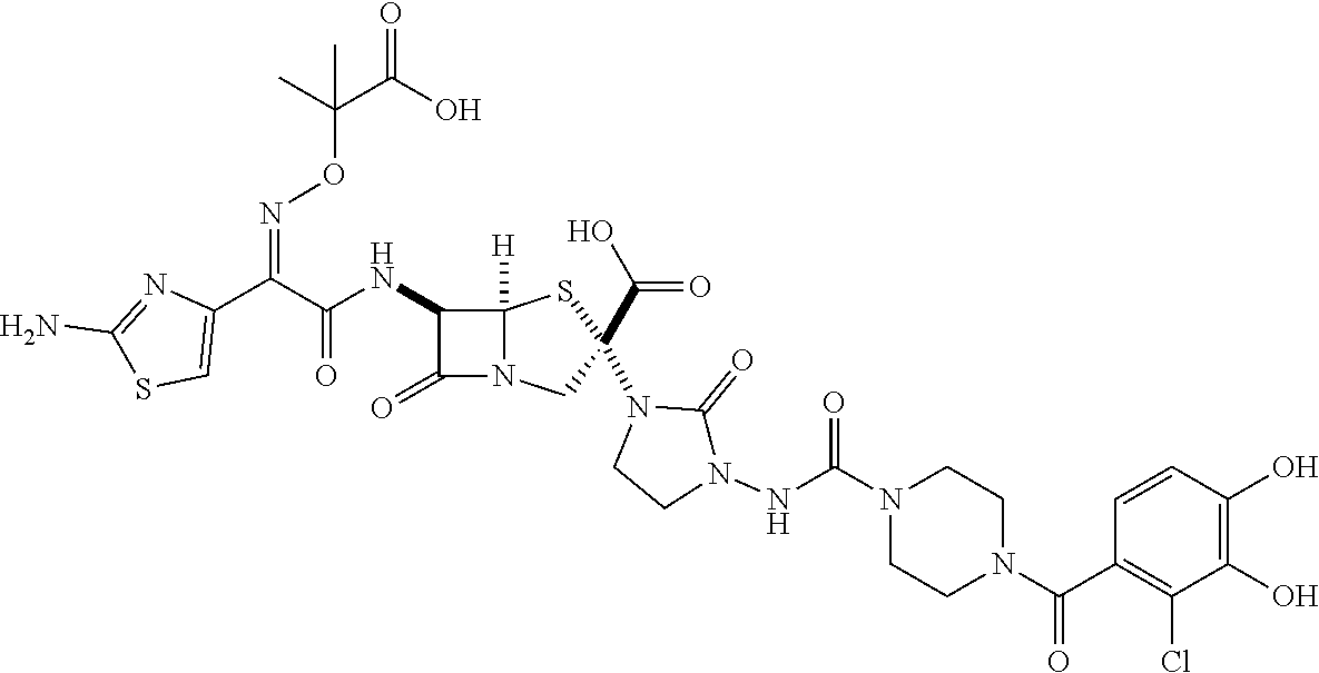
C(=O)(NC1C(=O)N2C1([H])SC(N1CCN(NC(N3CCN(C(C4=C(Cl)C(O)=C(O)C=C4)=O)CC3)=O)C1=O)(C(O)=O)C2)C(C1=CSC(N)=N1)=NOC(C(O)=O)(C)C
